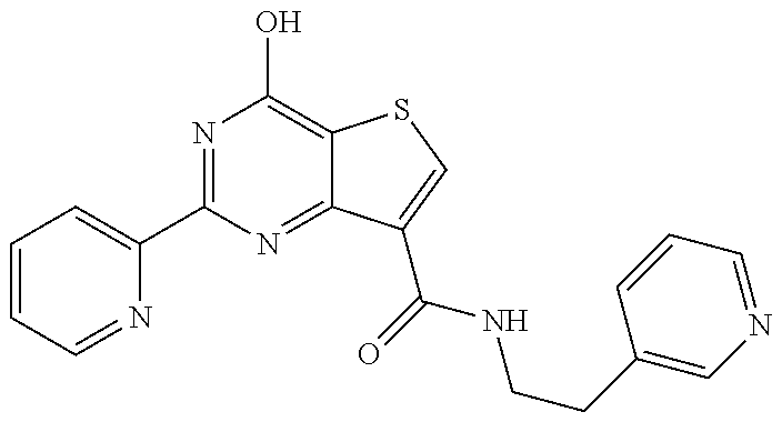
C1=CC=NC(C2=NC(O)=C3C(=N2)C(C(NCCC2=CN=CC=C2)=O)=CS3)=C1
